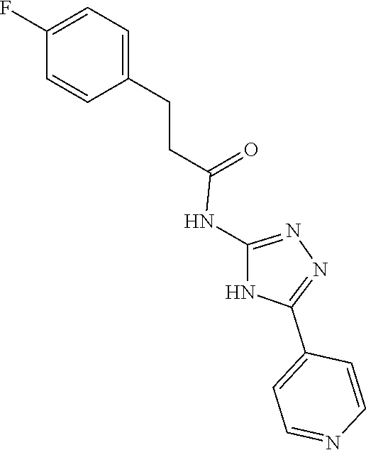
N1=C(NC(CCC2=CC=C(F)C=C2)=O)NC(C2=CC=NC=C2)=N1
